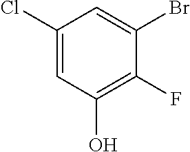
C1(Cl)=CC(O)=C(F)C(Br)=C1
